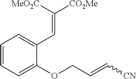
C1=CC=C(OCC=C[CN])C(C=C([CO2Me])[MeO2C])=C1
